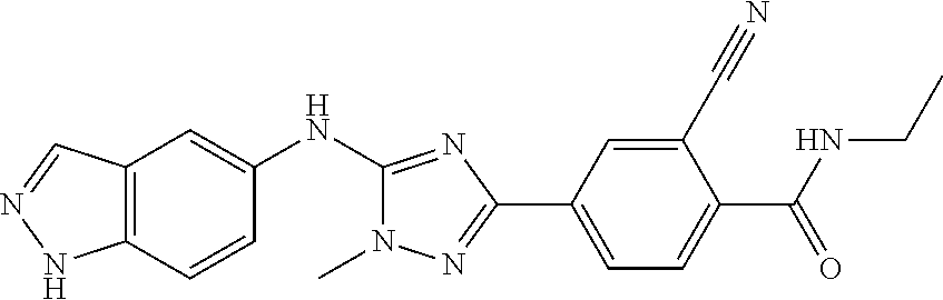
C12=C(C=CC(NC3=NC(C4=CC=C(C(NCC)=O)C(C#N)=C4)=NN3C)=C1)NN=C2
